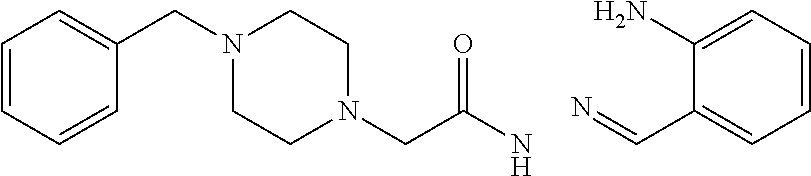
C1=CC=CC(CN2CCN(CC(N)=O)CC2)=C1.N=CC1=CC=CC=C1N
